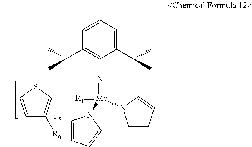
C1=CC=C(C(C)C)C(N=[Mo](=[R1]C2=C([R6])C=C(C)S2)(N2C=CC=C2)N2C=CC=C2)=C1C(C)C
